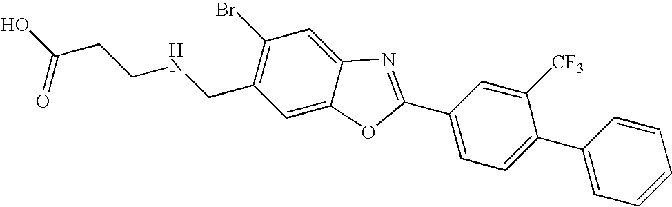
OC(CCNCC1=C(Br)C=C2C(=C1)OC(C1=CC=C(C3=CC=CC=C3)C([CF3])=C1)=N2)=O
